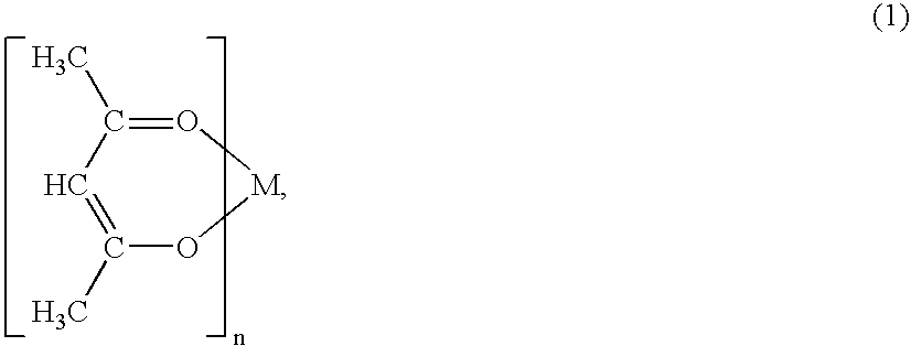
O1=C(C)C=C(C)O[M]1
